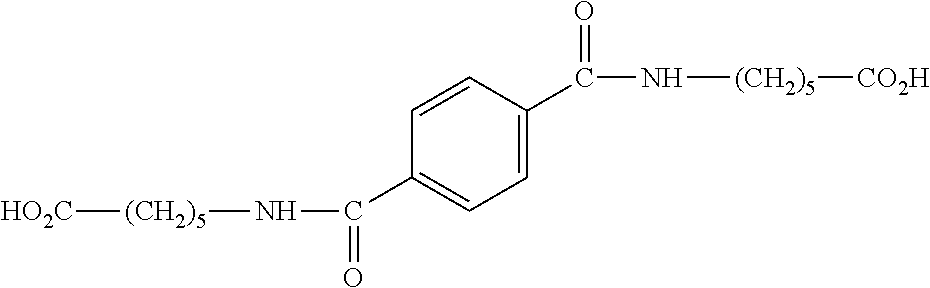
C1=CC(C(N[(CH2)5][CO2H])=O)=CC=C1C(N[(CH2)5][HO2C])=O
